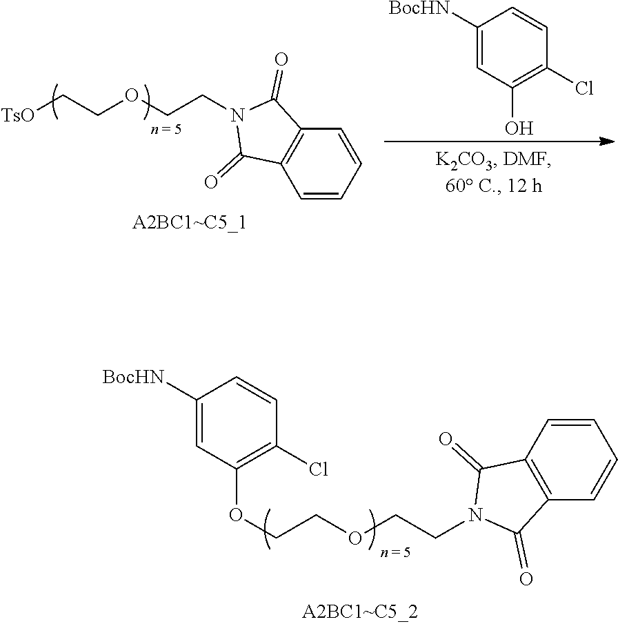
[TsO]CCOCCN1C(=O)C2=C(C1=O)C=CC=C2.C1([BocHN])=CC(O)=C(Cl)C=C1.C(COCCN1C(=O)C2=C(C1=O)C=CC=C2)OC1=C(Cl)C=CC([BocHN])=C1
